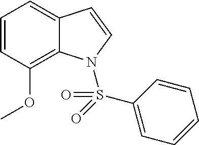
C1=CC(OC)=C2C(=C1)C=CN2S(=O)(C1=CC=CC=C1)=O
